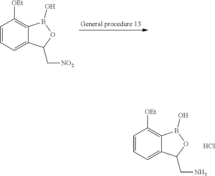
C1=CC=C2C(=C1[OEt])B(O)OC2CN.Cl.C1=CC=C2C(=C1[OEt])B(O)OC2C[NO2]
